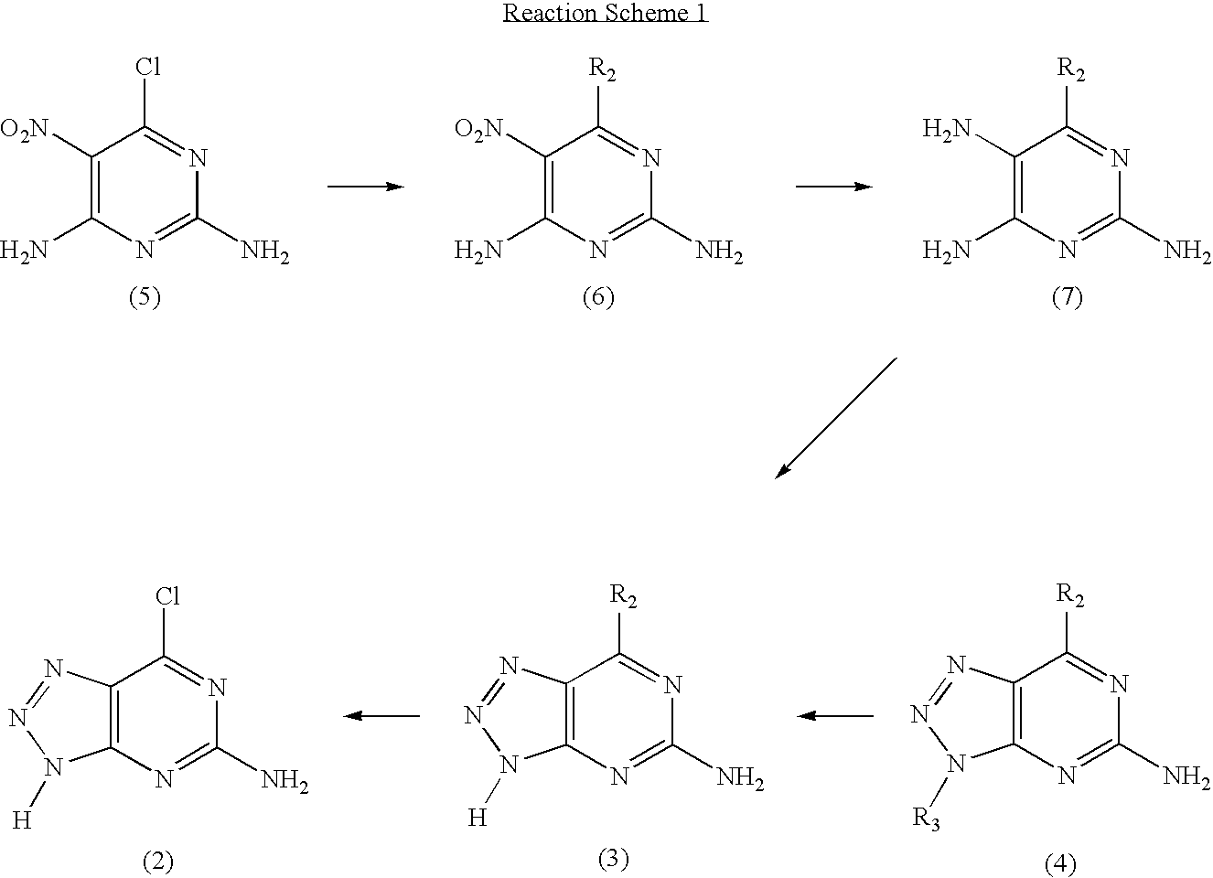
C1([O2N])=C(N)N=C(N)N=C1Cl.C1([O2N])=C(N)N=C(N)N=C1[R2].C1(N)=C(N)N=C(N)N=C1[R2].C12=C(N=C(N)N=C1Cl)N([H])N=N2.C12=C(N=C(N)N=C1[R2])N([H])N=N2.C12=C(N=C(N)N=C1[R2])N([R3])N=N2
